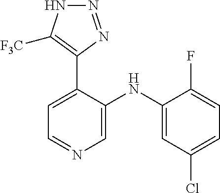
C1=C(C2=C([F3C])NN=N2)C(NC2=CC(Cl)=CC=C2F)=CN=C1
